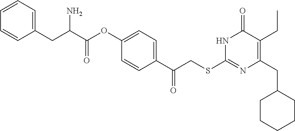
N1C(SCC(C2=CC=C(OC(C(CC3=CC=CC=C3)N)=O)C=C2)=O)=NC(CC2CCCCC2)=C(CC)C1=O
